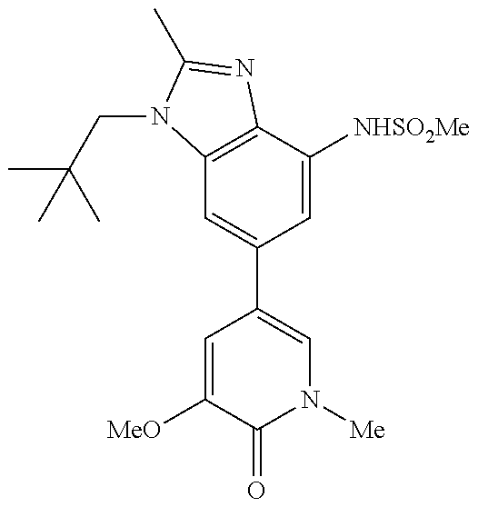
C12=C(C([NHSO2Me])=CC(C3=CN([Me])C(=O)C([MeO])=C3)=C1)N=C(C)N2CC(C)(C)C
